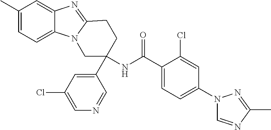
C12=CC=C(C)C=C1N=C1N2CC(NC(C2=CC=C(N3C=NC(C)=N3)C=C2Cl)=O)(C2=CC(Cl)=CN=C2)CC1
